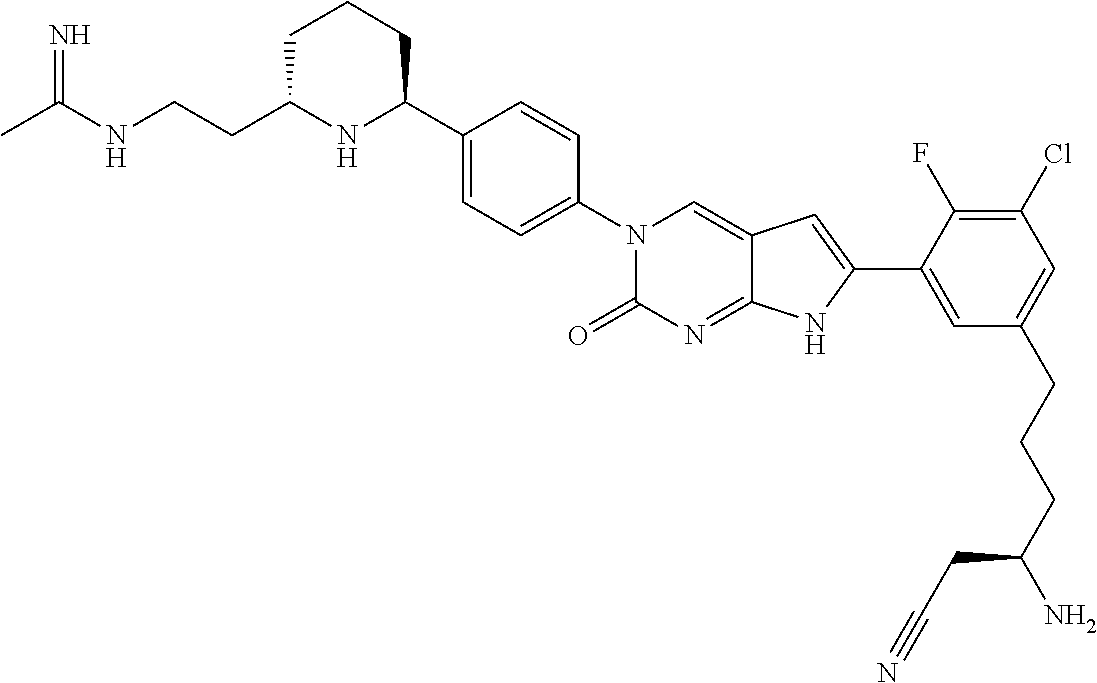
CC(NCCC1NC(C2=CC=C(N3C(=O)N=C4C(=C3)C=C(C3=CC(CCCC(N)CC#N)=CC(Cl)=C3F)N4)C=C2)CCC1)=N
